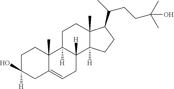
C1C([H])(O)CC2=CCC3([H])C([H])(C2(C)C1)CCC1(C)C3([H])CCC1C(C)CCC(O)(C)C
